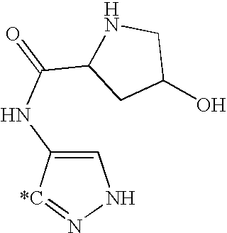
C1=C(NC(C2CC(O)CN2)=O)[*C]=NN1
